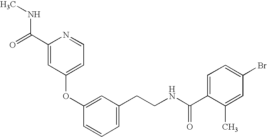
C1(OC2=CC(CCNC(=O)C3=CC=C(Br)C=C3C)=CC=C2)=CC=NC(C(NC)=O)=C1
